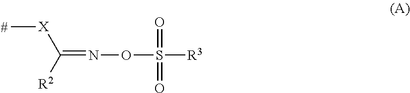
C[X]C(=NOS([R3])(=O)=O)[R2]
